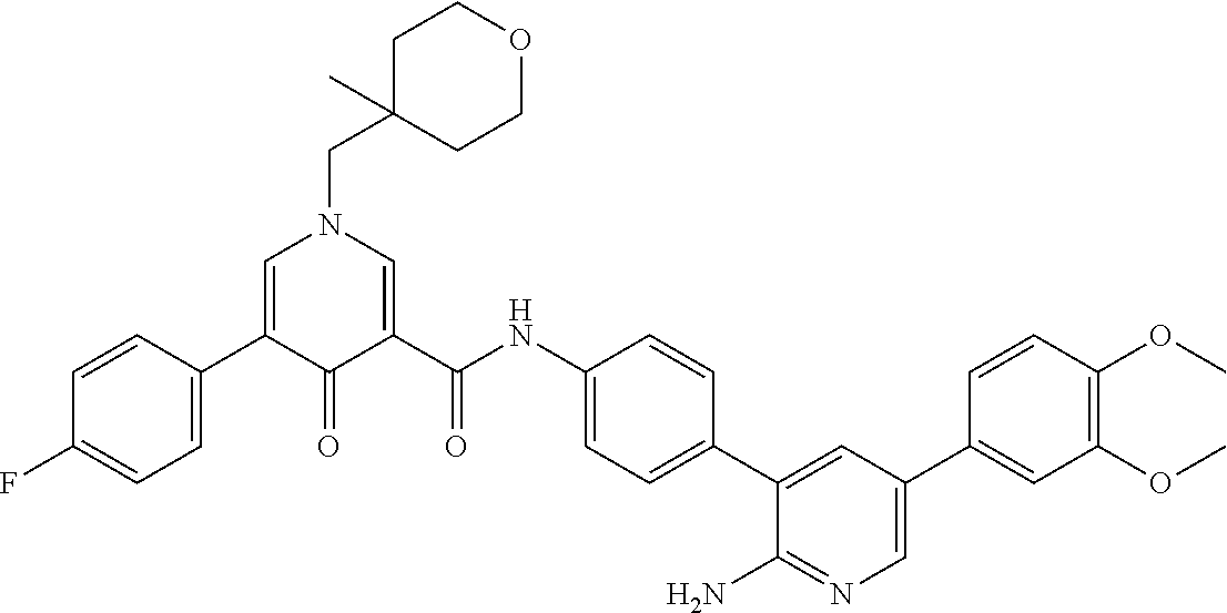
C1C(CN2C=C(C3=CC=C(F)C=C3)C(=O)C(C(NC3=CC=C(C4=CC(C5=CC(OC)=C(OC)C=C5)=CN=C4N)C=C3)=O)=C2)(C)CCOC1
